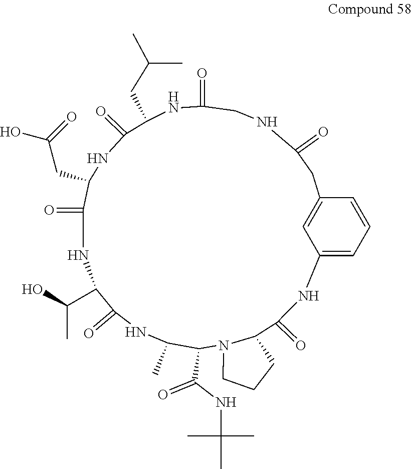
N1C(C)C(C(NC(C)(C)C)=O)N2C(C(=O)NC3=CC=CC(=C3)CC(=O)NCC(=O)NC(CC(C)C)C(=O)NC(CC(=O)O)C(=O)NC(C(O)C)C1=O)CCC2
